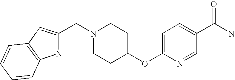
C(N1CCC(OC2=CC=C(C(N)=O)C=N2)CC1)C1=CC2=C(N1)C=CC=C2
